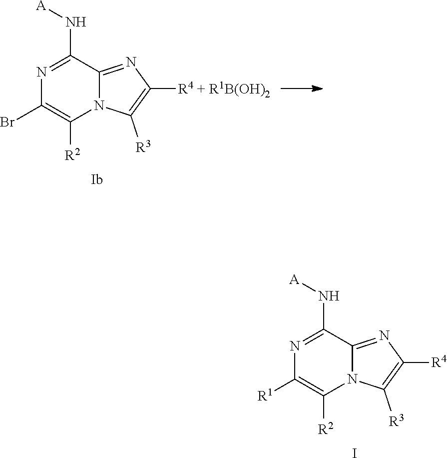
N1=C(N[A])C2=NC([R4 + R1B(OH)2])=C([R3])N2C([R2])=C1Br.N1=C(N[A])C2=NC([R4])=C([R3])N2C([R2])=C1[R1].I
